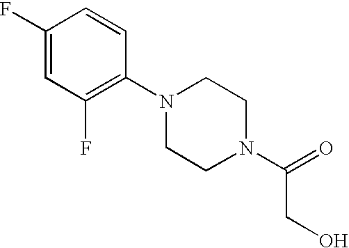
C1(F)=CC(F)=C(N2CCN(C(=O)CO)CC2)C=C1
